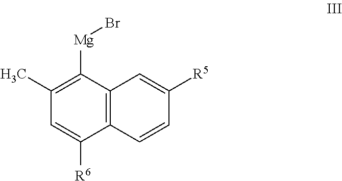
C1(C)=C([Mg]Br)C2=C(C([R6])=C1)C=CC([R5])=C2
